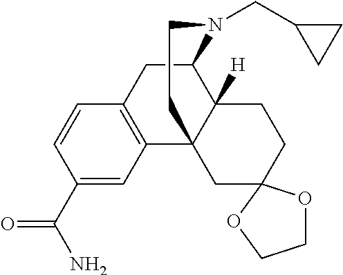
C12CC3=C(C4(C1([H])CCC1(C4)OCCO1)CCN2CC1CC1)C=C(C(=O)N)C=C3
